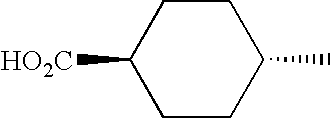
C1CC([HO2C])CCC1C
